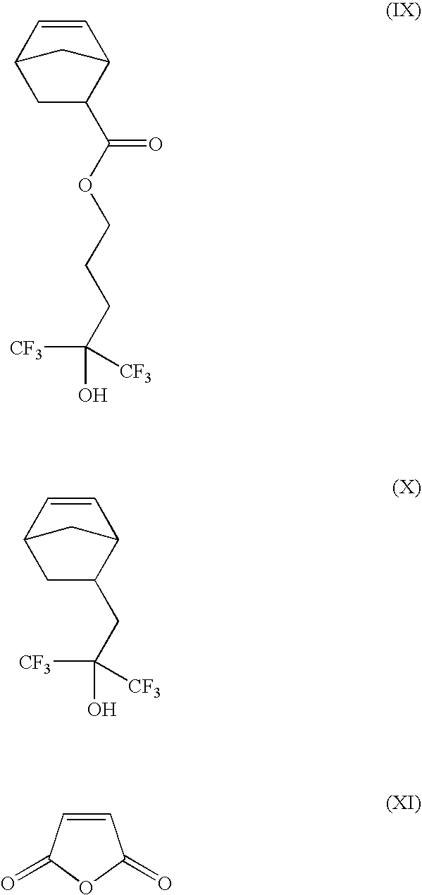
C1=CC2CC(C(OCCCC(O)([CF3])[CF3])=O)C1C2.C1=CC2CC(CC(O)([CF3])[CF3])C1C2.C1=CC(=O)OC1=O
